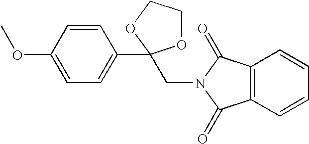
C1=CC(OC)=CC=C1C1(CN2C(=O)C3=C(C2=O)C=CC=C3)OCCO1
